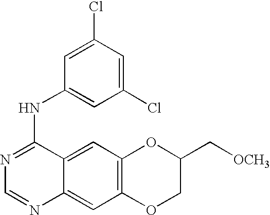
C1=NC2=CC3=C(C=C2C(NC2=CC(Cl)=CC(Cl)=C2)=N1)OC(C[OCH3])CO3
